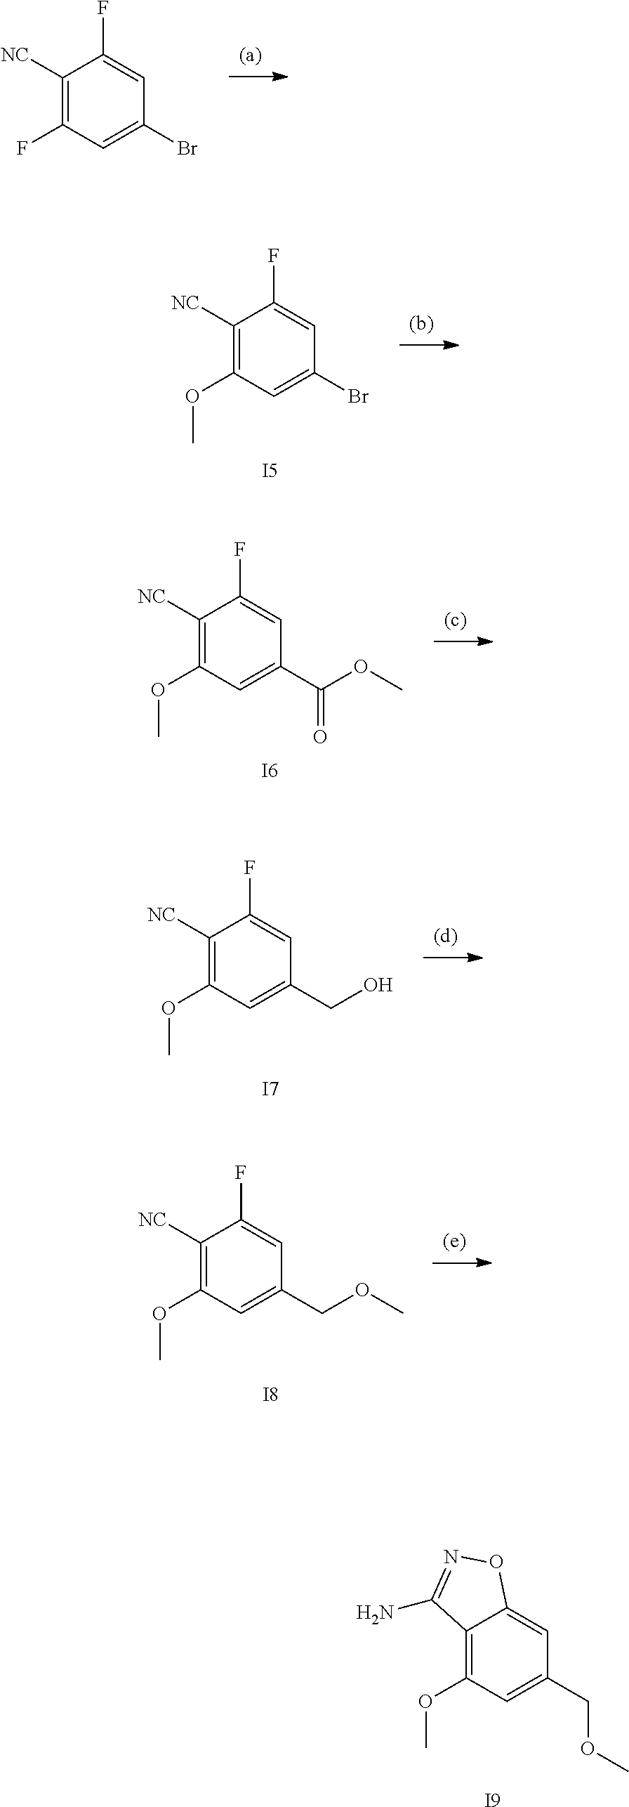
[I5].C1([NC])=C(OC)C=C(Br)C=C1F.C1([NC])=C(F)C=C(Br)C=C1F.[I6].C1([NC])=C(OC)C=C(C(OC)=O)C=C1F.[I7].C1([NC])=C(OC)C=C(CO)C=C1F.[I9].C12=C(OC)C=C(COC)C=C1ON=C2N.[I8].C1([NC])=C(OC)C=C(COC)C=C1F
